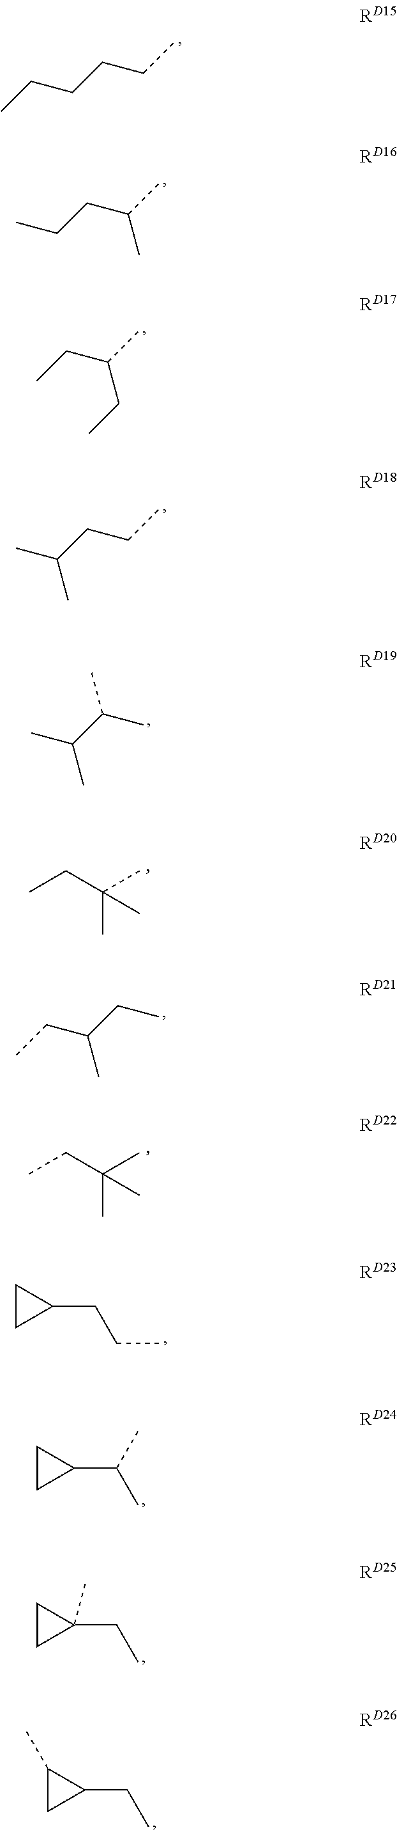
CCCCCC.CCCC(C)C.CCC(C)CC.CC(CCC)C.CC(C(C)C)C.CCC(C)(C)C.C(C(CC)C)C.CCC(C)(C)C.C1(CCC)CC1.C1(C(C)C)CC1.C1(CC)(C)CC1.C1(CC)C(C)C1
